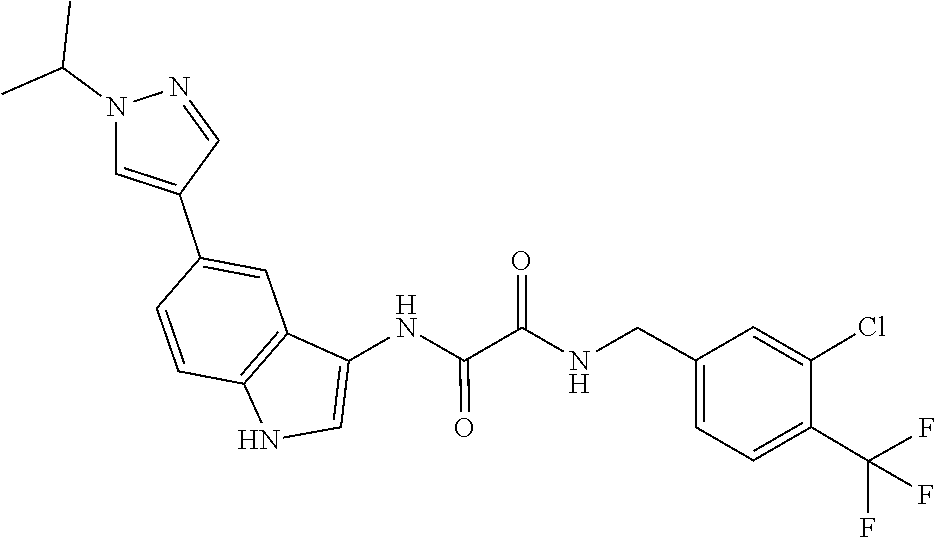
C1=C(CNC(C(NC2=CNC3=C2C=C(C2=CN(C(C)C)N=C2)C=C3)=O)=O)C=C(Cl)C(C(F)(F)F)=C1
